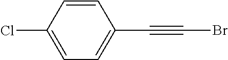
C1=CC(Cl)=CC=C1C#CBr
